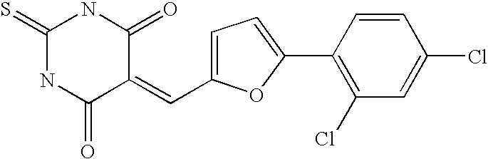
S=C1NC(=O)C(=CC2=CC=C(C3=C(Cl)C=C(Cl)C=C3)O2)C(=O)N1
